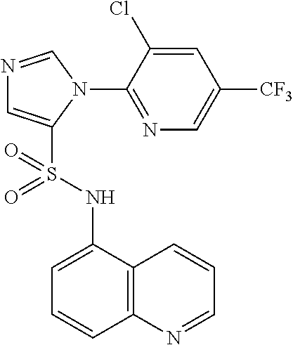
N1=CN(C2=NC=C([CF3])C=C2Cl)C(S(NC2=CC=CC3=C2C=CC=N3)(=O)=O)=C1
